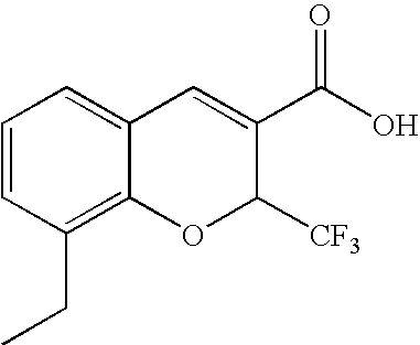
C1=CC(CC)=C2C(=C1)C=C(C(O)=O)C([CF3])O2
